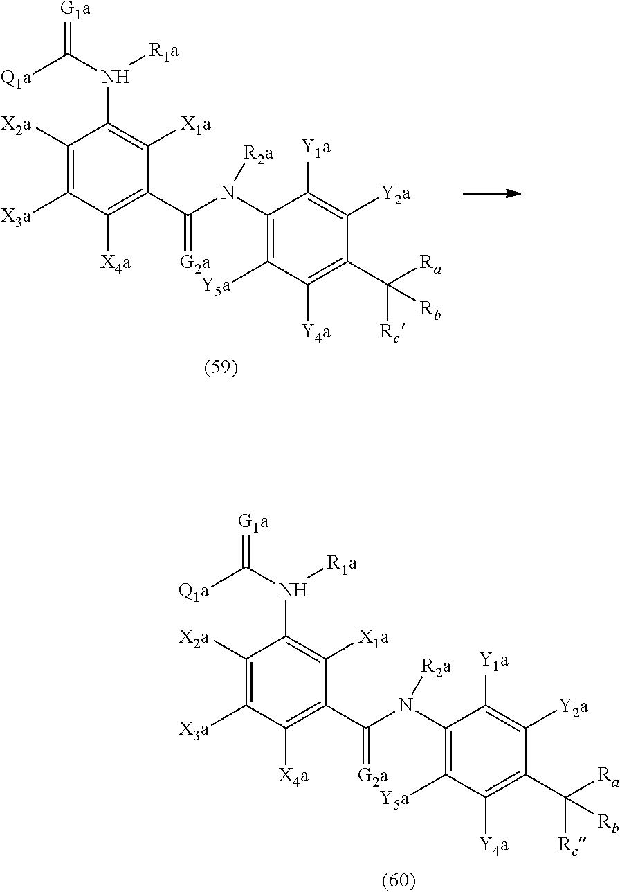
C1([X2a])=C([X3a])C([X4a])=C(C(N(C2=C([Y5a])C([Y4a])=C(C([Ra])([Rc])[Rb])C([Y2a])=C2[Y1a])[R2a])=[G2a])C([X1a])=C1N(C([Q1a])=[G1a])[R1a].C1([X2a])=C([X3a])C([X4a])=C(C(N(C2=C([Y5a])C([Y4a])=C(C([Ra])([Rc])[Rb])C([Y2a])=C2[Y1a])[R2a])=[G2a])C([X1a])=C1N(C([Q1a])=[G1a])[R1a]
